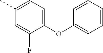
O(C1=CC=CC=C1)C1=CC=C(C)C=C1F
